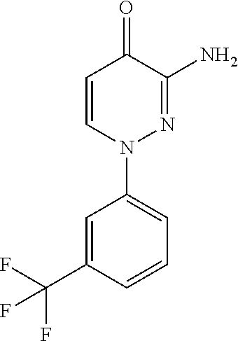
C1=CN(C2=CC=CC(C(F)(F)F)=C2)N=C(N)C1=O
